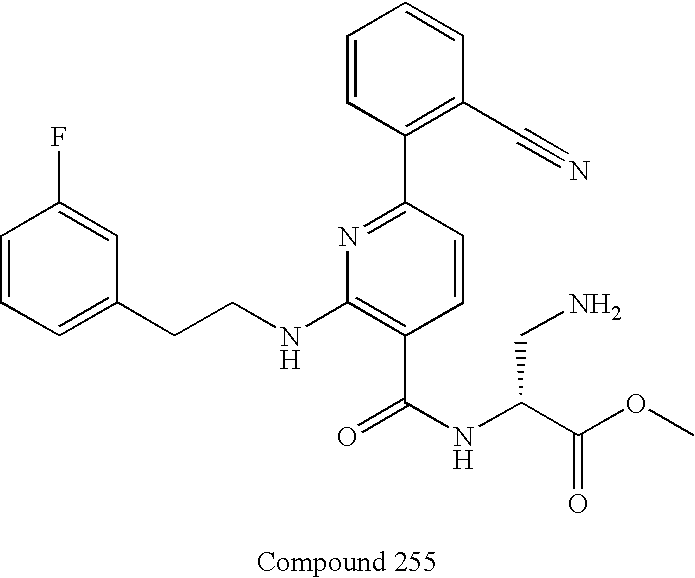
C1=CC=C(CCNC2=C(C(NC(C(=O)OC)CN)=O)C=CC(C3=C(C#N)C=CC=C3)=N2)C=C1F
